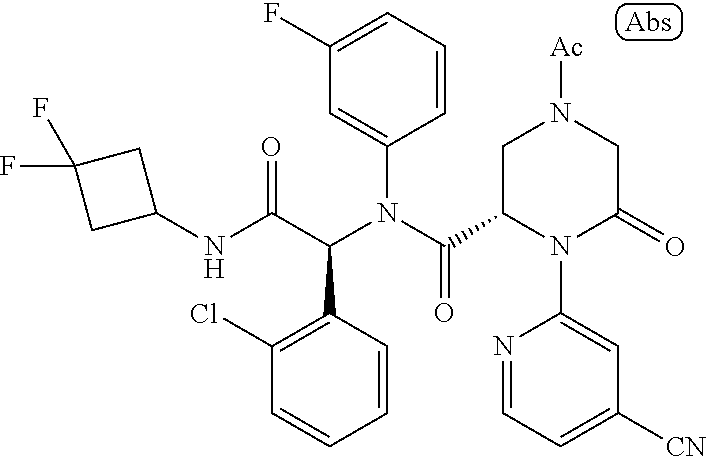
C1(F)=CC=CC(N(C(=O)C2N(C3=CC([CN])=CC=N3)C(=O)CN([Ac])C2)C(C(NC2CC(F)(F)C2)=O)C2=C(Cl)C=CC=C2)=C1
